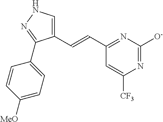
C1(C=CC2=NC([O-])=NC([CF3])=C2)=CNN=C1C1=CC=C([MeO])C=C1
